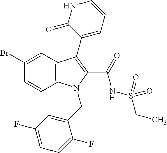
C12=C(C=C(Br)C=C1)C(C1=CC=CNC1=O)=C(C(=O)NS(CC)(=O)=O)N2CC1=CC(F)=CC=C1F
